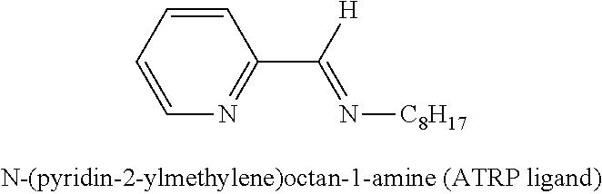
C1=CN=C(C([H])=N[C8H17])C=C1
